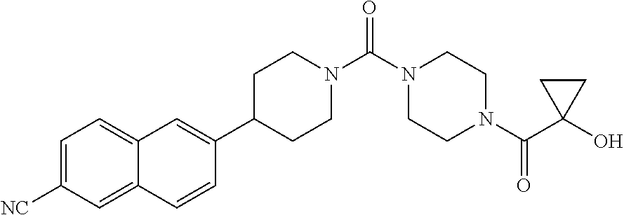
C1=C([NC])C=C2C(=C1)C=C(C1CCN(C(N3CCN(C(C4(O)CC4)=O)CC3)=O)CC1)C=C2
